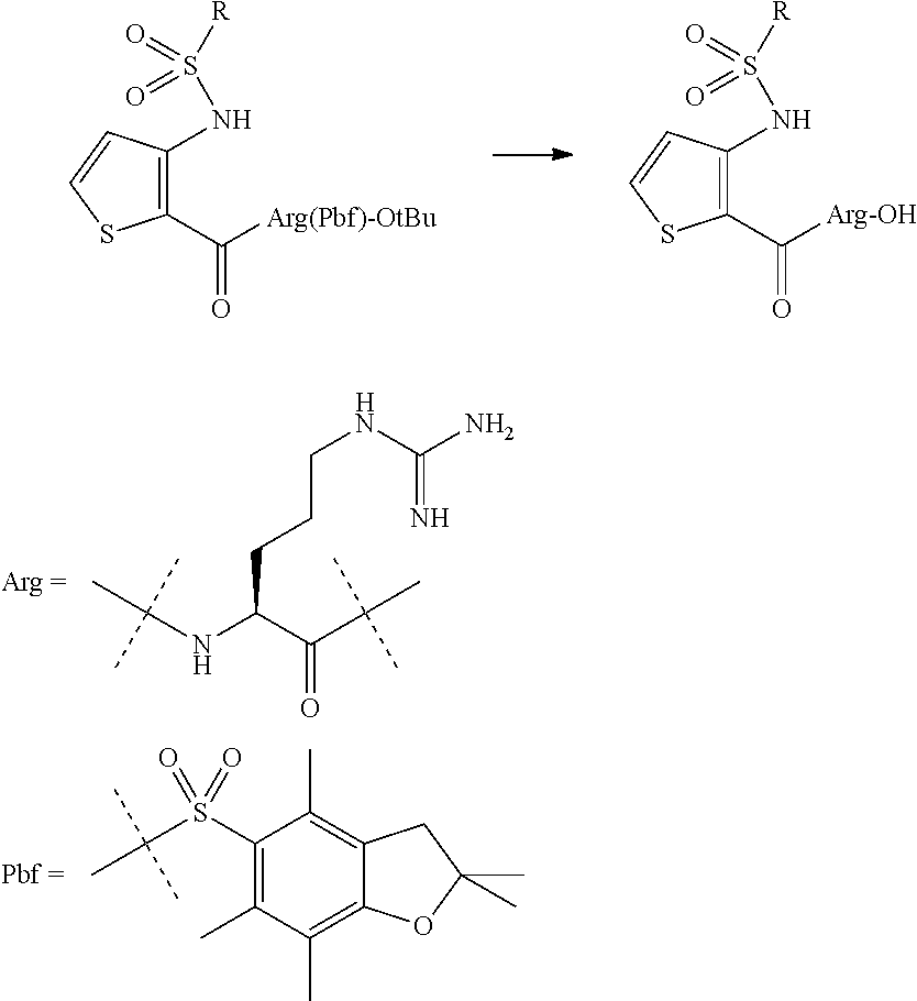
C(NC(C(C(C)(C)C)=O)CCCNC(N)=N)(C)(C)C.C1(S(C(C)(C)C)(=O)=O)=C(C)C(C)=C2C(=C1C)CC(C)(C)O2.C1(C([Arg(Pbf)-OtBu])=O)=C(NS([R])(=O)=O)C=CS1.C1(C([Arg-OH])=O)=C(NS([R])(=O)=O)C=CS1
